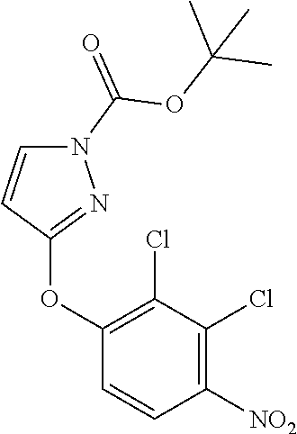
N1(C(=O)OC(C)(C)C)C=CC(OC2=C(Cl)C(Cl)=C([NO2])C=C2)=N1
